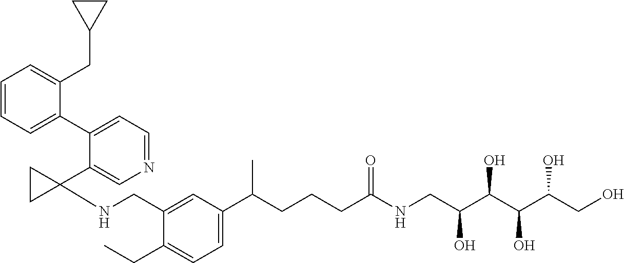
C(CCC(NCC(C(C(C(CO)O)O)O)O)=O)C(C)C1=CC=C(CC)C(CNC2(C3=CN=CC=C3C3=CC=CC=C3CC3CC3)CC2)=C1
